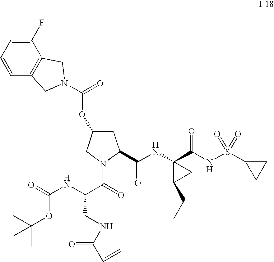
C1C(OC(=O)N2CC3=C(C(F)=CC=C3)C2)CN(C(=O)C(NC(=O)OC(C)(C)C)CNC(C=C)=O)C1C(NC1(C(NS(C2CC2)(=O)=O)=O)C(CC)C1)=O
